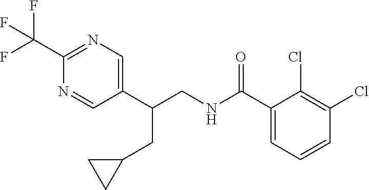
C1(C(CNC(=O)C2=CC=CC(Cl)=C2Cl)CC2CC2)=CN=C(C(F)(F)F)N=C1
